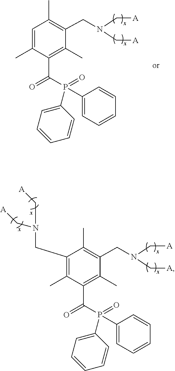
C1(CN(C[A])C[A])=C(C)C(C(=O)P(=O)(C2=CC=CC=C2)C2=CC=CC=C2)=C(C)C(CN(C[A])C[A])=C1C.C1=C(C)C(C(=O)P(=O)(C2=CC=CC=C2)C2=CC=CC=C2)=C(C)C(CN(C[A])C[A])=C1C
